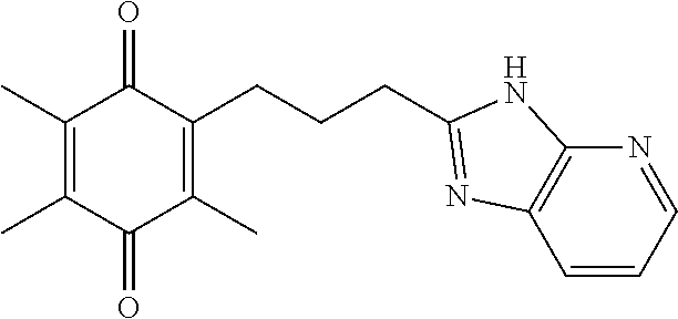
C1(C)=C(C)C(=O)C(C)=C(CCCC2=NC3=C(N=CC=C3)N2)C1=O
